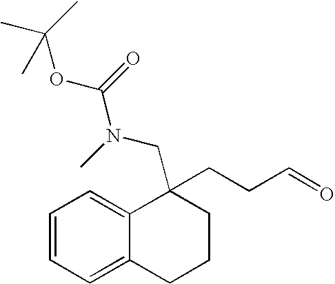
C1=CC=C2C(=C1)C(CCC=O)(CN(C(OC(C)(C)C)=O)C)CCC2
